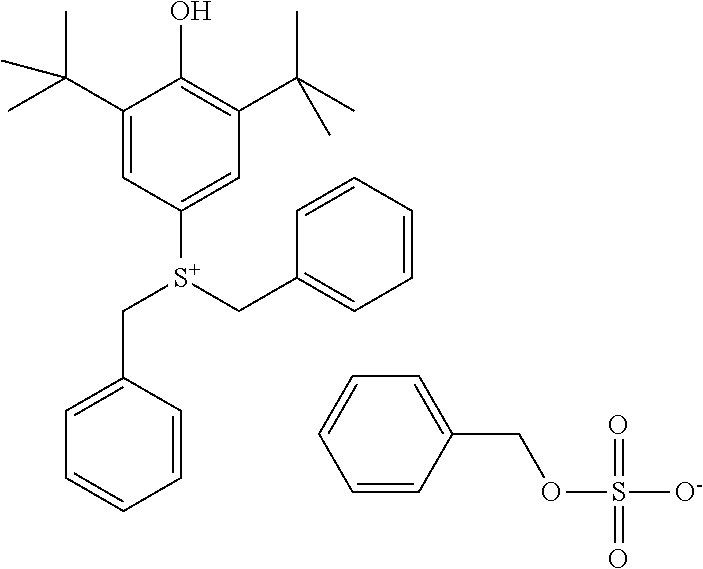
C1=C(C[S+](C2=CC(C(C)(C)C)=C(O)C(C(C)(C)C)=C2)CC2=CC=CC=C2)C=CC=C1.C1=CC(COS([O-])(=O)=O)=CC=C1
